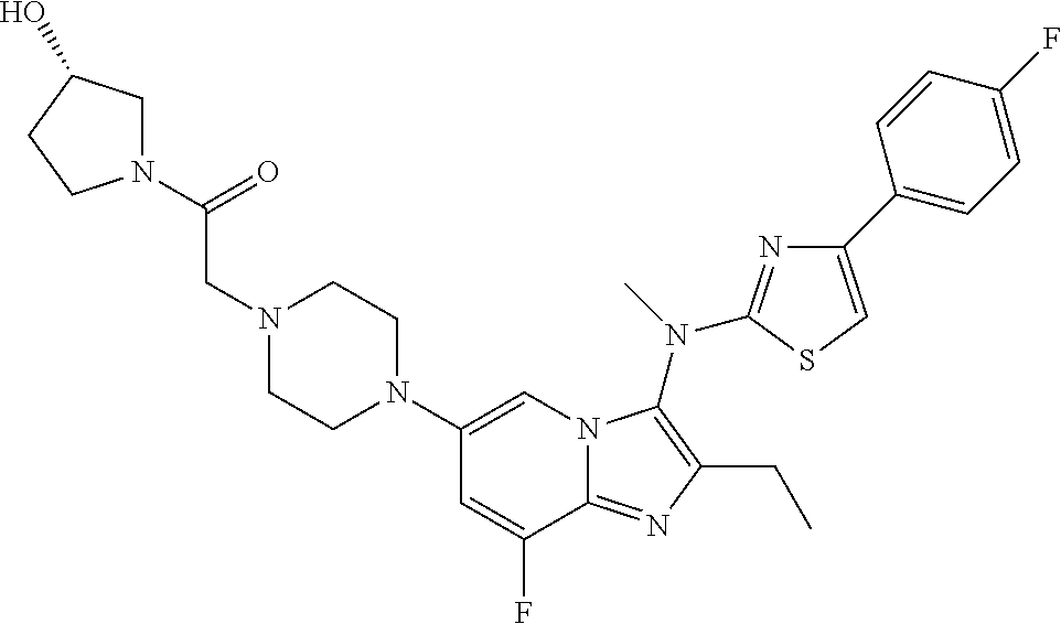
C1(N2CCN(CC(=O)N3CC(O)CC3)CC2)=CN2C(=NC(CC)=C2N(C)C2=NC(C3=CC=C(F)C=C3)=CS2)C(F)=C1
